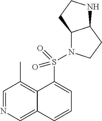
C1=NC=C2C(=C1C)C(S(N1C3C(CC1)NCC3)(=O)=O)=CC=C2
